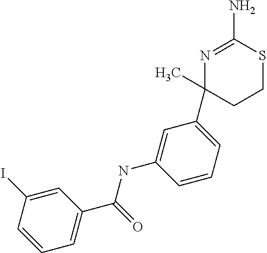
C1(NC(=O)C2=CC=CC(I)=C2)=CC(C2(C)N=C(N)SCC2)=CC=C1
